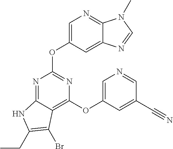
N1=C2C(=C(OC3=CN=CC(C#N)=C3)N=C1OC1=CN=C3C(=C1)N=CN3C)C(Br)=C(CC)N2
